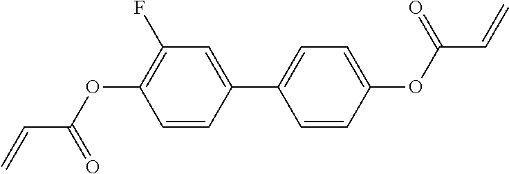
C1=C(C2=CC=C(OC(C=C)=O)C=C2)C=CC(OC(C=C)=O)=C1F
